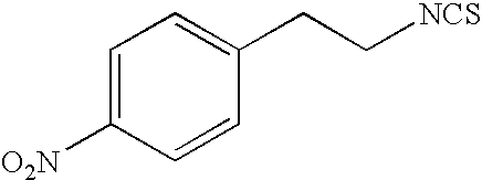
C1=C([O2N])C=CC(CC[NCS])=C1
